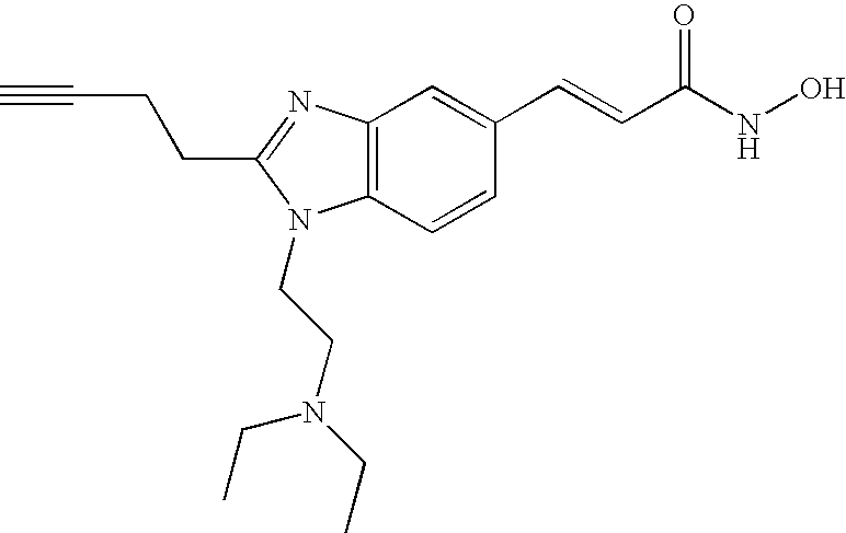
C12=C(C=CC(C=CC(=O)NO)=C1)N(CCN(CC)CC)C(CCC#C)=N2
